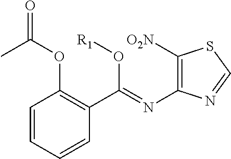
C1(C(O[R1])=NC2=C([O2N])SC=N2)=C(OC(=O)C)C=CC=C1
